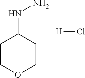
[H]Cl.N(C1CCOCC1)N
